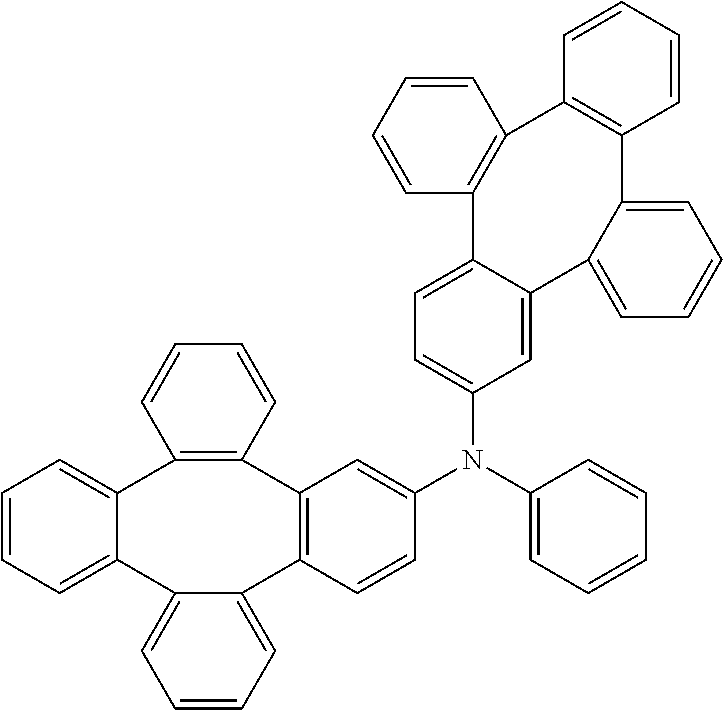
C1=CC2=C(C=C1)C1=C(C=CC=C1)C1=CC=CC=C1C1=CC(N(C3=CC4=C(C=C3)C3=CC=CC=C3C3=CC=CC=C3C3=C4C=CC=C3)C3=CC=CC=C3)=CC=C21
